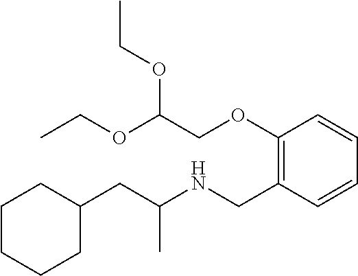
C1=CC=CC(CNC(CC2CCCCC2)C)=C1OCC(OCC)OCC
